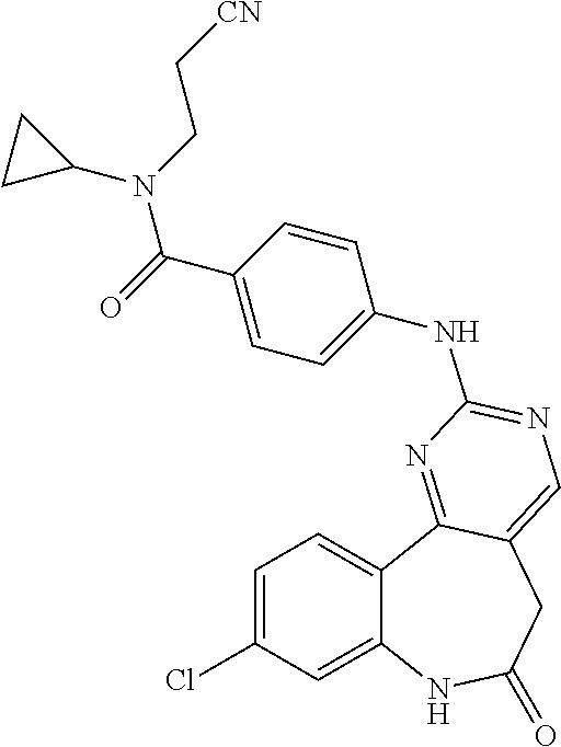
C1=C(Cl)C=C2C(=C1)C1=NC(NC3=CC=C(C(=O)N(CC[CN])C4CC4)C=C3)=NC=C1CC(=O)N2
